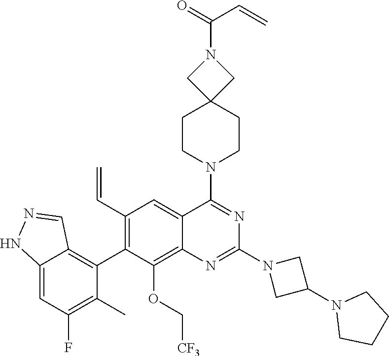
C12=CC(F)=C(C)C(C3=C(C=C)C=C4C(=C3OC[CF3])N=C(N3CC(N5CCCC5)C3)N=C4N3CCC4(CC3)CN(C(=O)C=C)C4)=C1C=NN2
